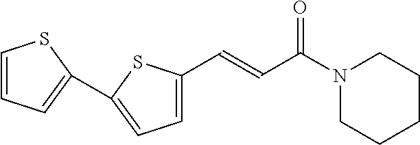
C1CCN(C(C=CC2=CC=C(C3=CC=CS3)S2)=O)CC1
